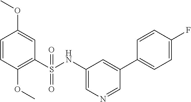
C1=CC(OC)=C(S(NC2=CN=CC(C3=CC=C(F)C=C3)=C2)(=O)=O)C=C1OC
